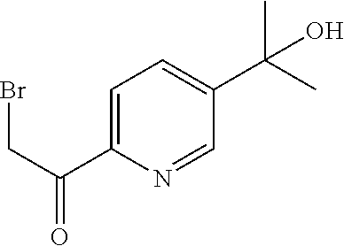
C1=C(C(CBr)=O)N=CC(C(C)(C)O)=C1
